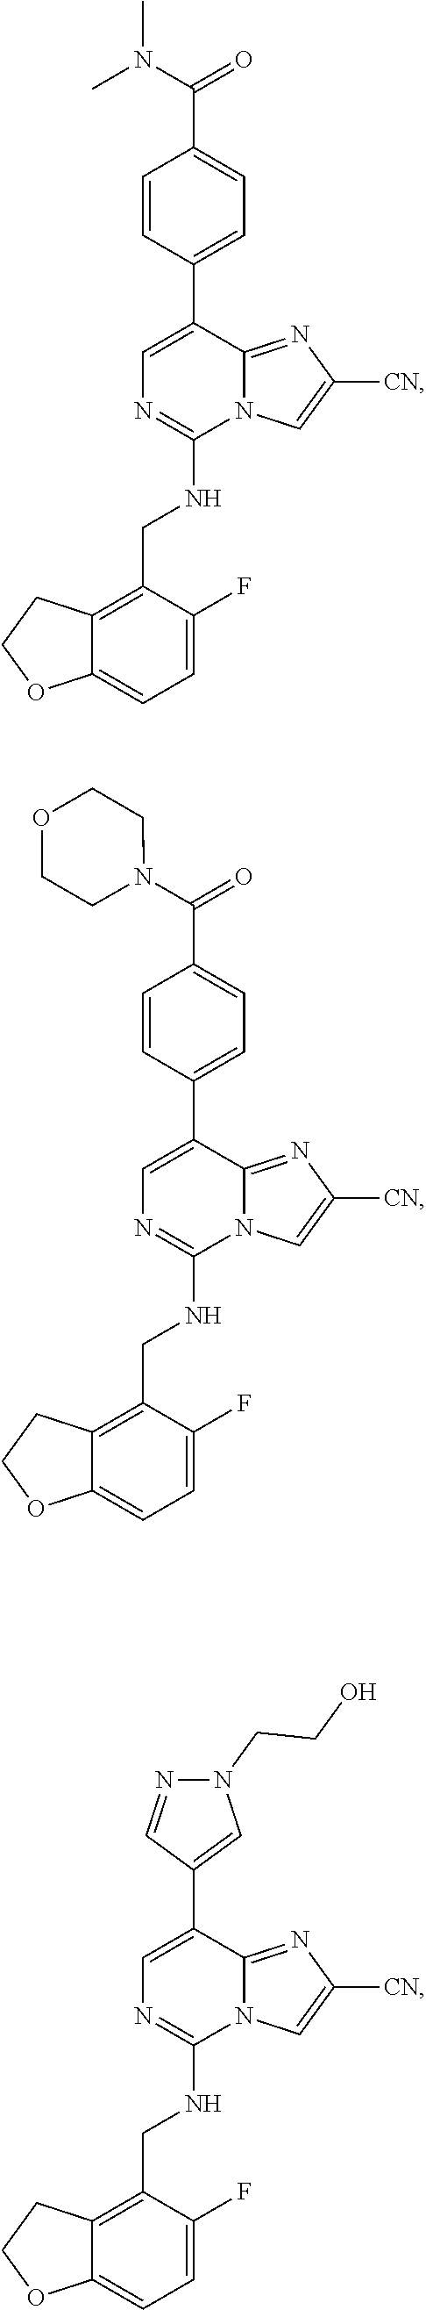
C1=C(C2=CC=C(C(N(C)C)=O)C=C2)C2=NC([CN])=CN2C(NCC2=C3C(=CC=C2F)OCC3)=N1.C1=C(C2=CC=C(C(N3CCOCC3)=O)C=C2)C2=NC([CN])=CN2C(NCC2=C3C(=CC=C2F)OCC3)=N1.C1=C(C2=CN(CCO)N=C2)C2=NC([CN])=CN2C(NCC2=C3C(=CC=C2F)OCC3)=N1
